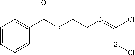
C(CN=C(Cl)SCl)OC(C1=CC=CC=C1)=O
